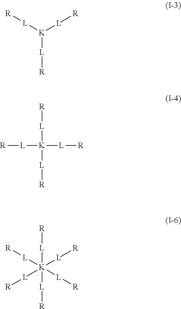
[K]([L][R])([L][R])[L][R].[K]([L][R])([L][R])([L][R])[L][R].[L]([R])[K]([L][R])([L][R])([L][R])([L][R])[L][R]
